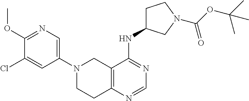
N1(C2=CN=C(OC)C(Cl)=C2)CCC2=C(C1)C(NC1CCN(C(OC(C)(C)C)=O)C1)=NC=N2
